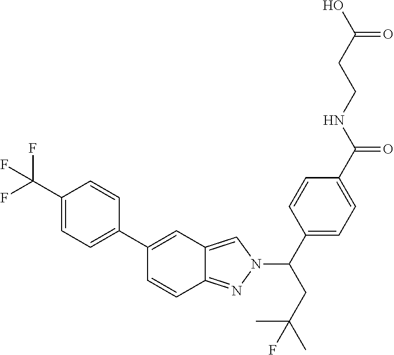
C1(C2=CC3=CN(C(C4=CC=C(C(NCCC(O)=O)=O)C=C4)CC(C)(C)F)N=C3C=C2)=CC=C(C(F)(F)F)C=C1
